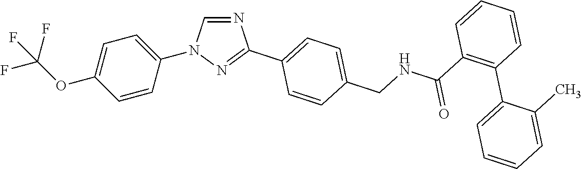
C1=CC(N2C=NC(C3=CC=C(CNC(C4=C(C5=CC=CC=C5C)C=CC=C4)=O)C=C3)=N2)=CC=C1OC(F)(F)F
